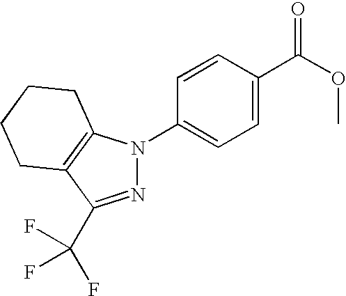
N1=C(C(F)(F)F)C2=C(N1C1=CC=C(C(OC)=O)C=C1)CCCC2
